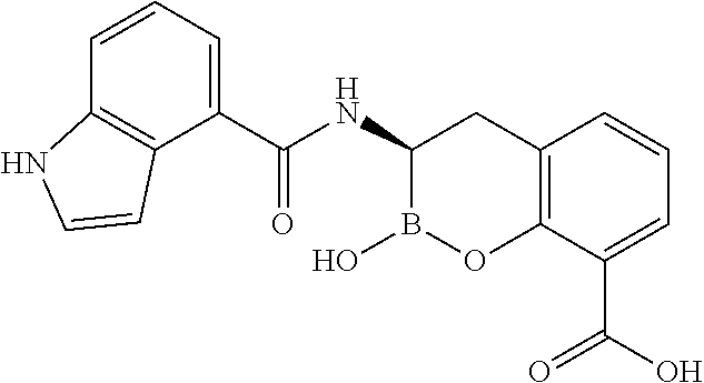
C12=C(C(C(O)=O)=CC=C1)OB(O)C(NC(=O)C1=CC=CC3=C1C=CN3)C2
